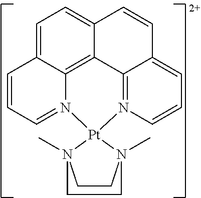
C1=C2C3=C4C(=C1)C=CC1=CC=CN(=C41)[Pt]1(N3=CC=C2)N2(C)CCN1(C)CC2
